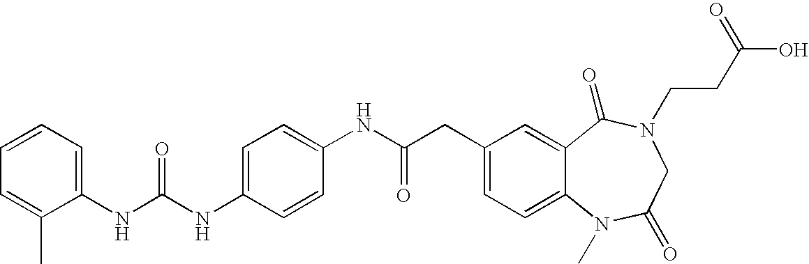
C1(NC(NC2=CC=C(NC(CC3=CC=C4C(=C3)C(=O)N(CCC(O)=O)CC(=O)N4C)=O)C=C2)=O)=CC=CC=C1C
